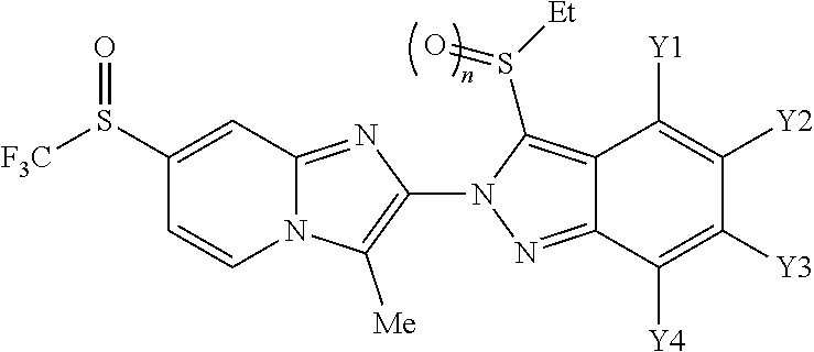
N12C(=NC(N3N=C4C(=C3S([Et])=O)C([Y1])=C([Y2])C([Y3])=C4[Y4])=C1[Me])C=C(S([F3C])=O)C=C2
